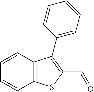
C12=C(SC(C=O)=C1C1=CC=CC=C1)C=CC=C2
